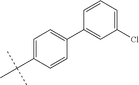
C1=C(C(C)(C)C)C=CC(C2=CC(Cl)=CC=C2)=C1
